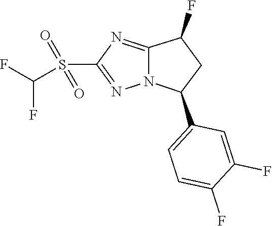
C1=C(C2CC(F)C3=NC(S(=O)(=O)C(F)F)=NN23)C=C(F)C(F)=C1
